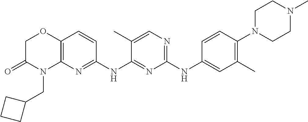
C1(NC2=CC(C)=C(N3CCN(C)CC3)C=C2)=NC=C(C)C(NC2=NC3=C(C=C2)OCC(=O)N3CC2CCC2)=N1
